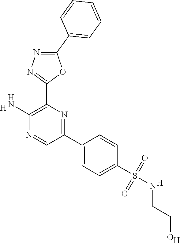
[H].C1(N)=C(C2=NN=C(C3=CC=CC=C3)O2)N=C(C2=CC=C(S(=O)(=O)NCCO)C=C2)C=N1.[H].[H]
